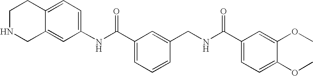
C1(NC(C2=CC=CC(CNC(C3=CC=C(OC)C(OC)=C3)=O)=C2)=O)=CC=C2C(=C1)CNCC2
